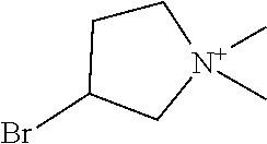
C1CC(Br)C[N+]1(C)C
